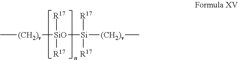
C[(CH2)v][SiO]([R17])([R17])[Si]([(CH2)v]C)([R17])[R17]
